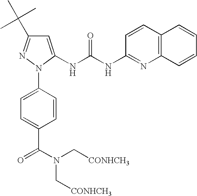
C1=C(NC(NC2=NC3=C(C=C2)C=CC=C3)=O)N(C2=CC=C(C(N(C[CONHCH3])C[CONHCH3])=O)C=C2)N=C1C(C)(C)C
